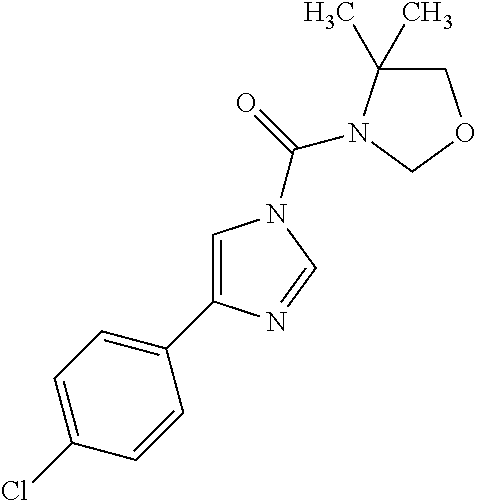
C1=C(C2=CC=C(Cl)C=C2)N=CN1C(=O)N1C(C)(C)COC1
